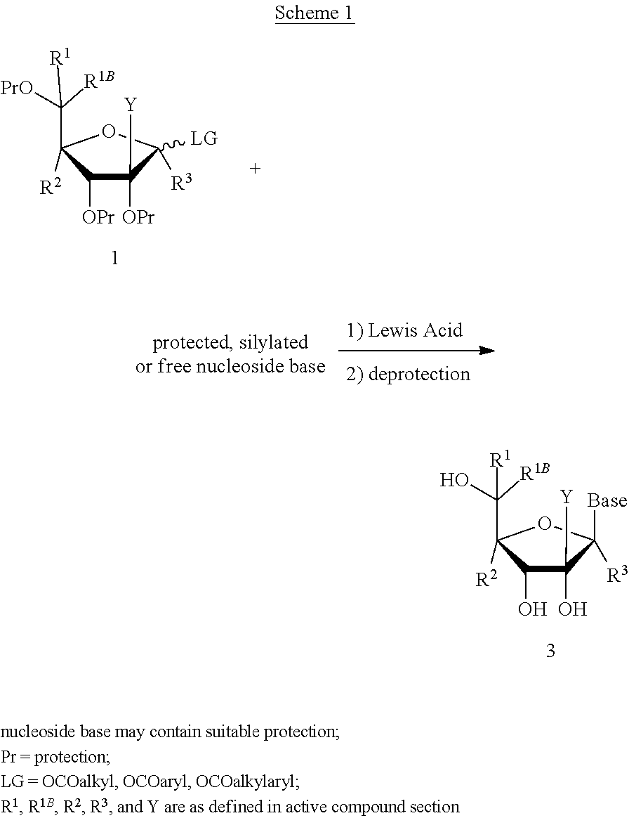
C1([OPr])C([Y])([OPr])C([R3])([LG])OC1([R2])C([PrO])([R1B])[R1].C1(O)C([Y])(O)C([R3])([Base])OC1([R2])C(O)([R1B])[R1]
